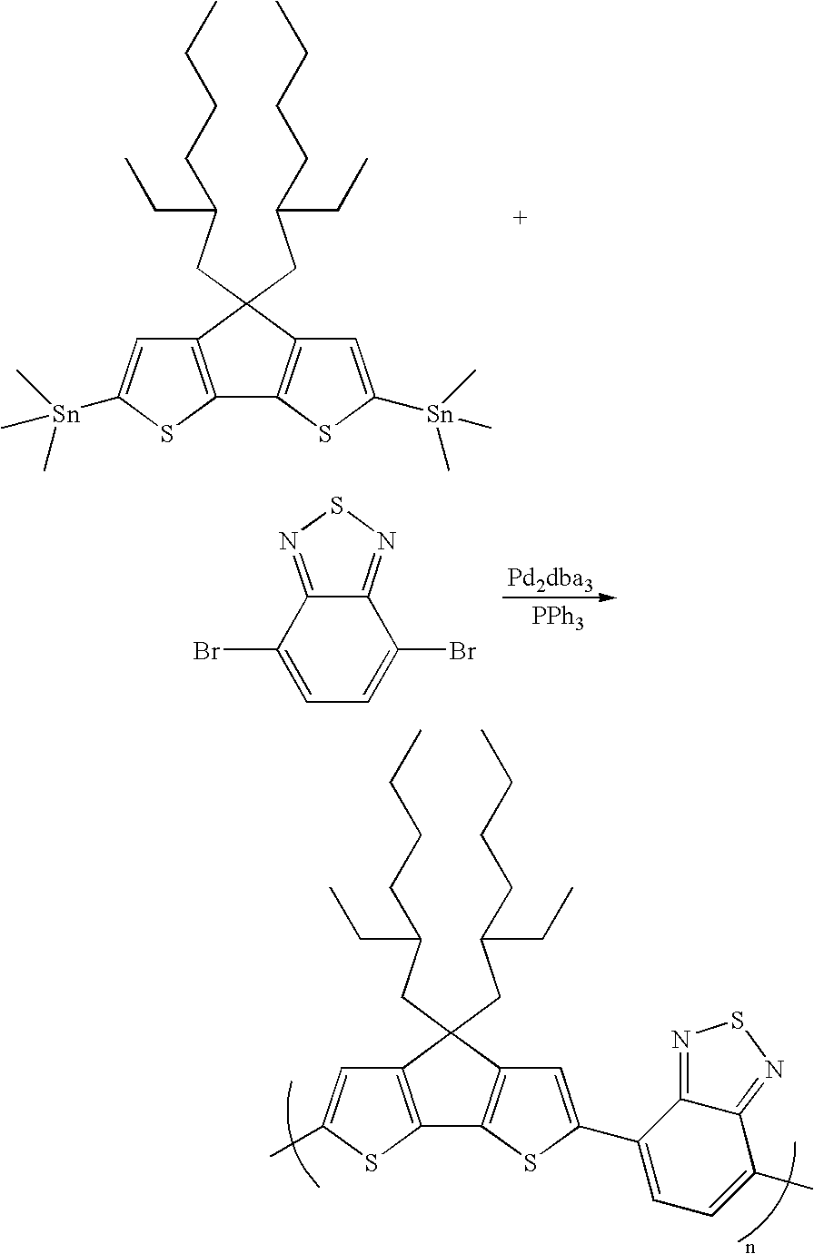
C12=C(SC(C)=C1)C1=C(C=C(C3=CC=C(C)C4=NSN=C34)S1)C2(CC(CCCC)CC)CC(CCCC)CC.C12=C(SC([Sn](C)(C)C)=C1)C1=C(C=C([Sn](C)(C)C)S1)C2(CC(CCCC)CC)CC(CCCC)CC.C1=C(Br)C2=NSN=C2C(Br)=C1.[PPh3]
